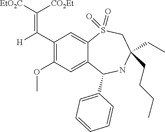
C1(C([H])=C([EtO2C])[CO2Et])=C(OC)C=C2C(=C1)S(=O)(=O)CC(CC)(CCCC)NC2C1=CC=CC=C1
